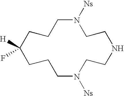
C1N([Ns])CCNCCN([Ns])CCCC(F)([H])CC1
